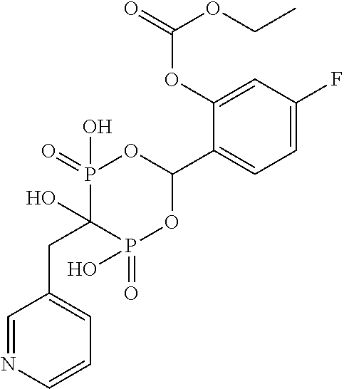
C1=C(F)C=C(OC(=O)OCC)C(C2OP(=O)(O)C(O)(CC3=CC=CN=C3)P(=O)(O)O2)=C1
